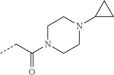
CCC(=O)N1CCN(C2CC2)CC1
